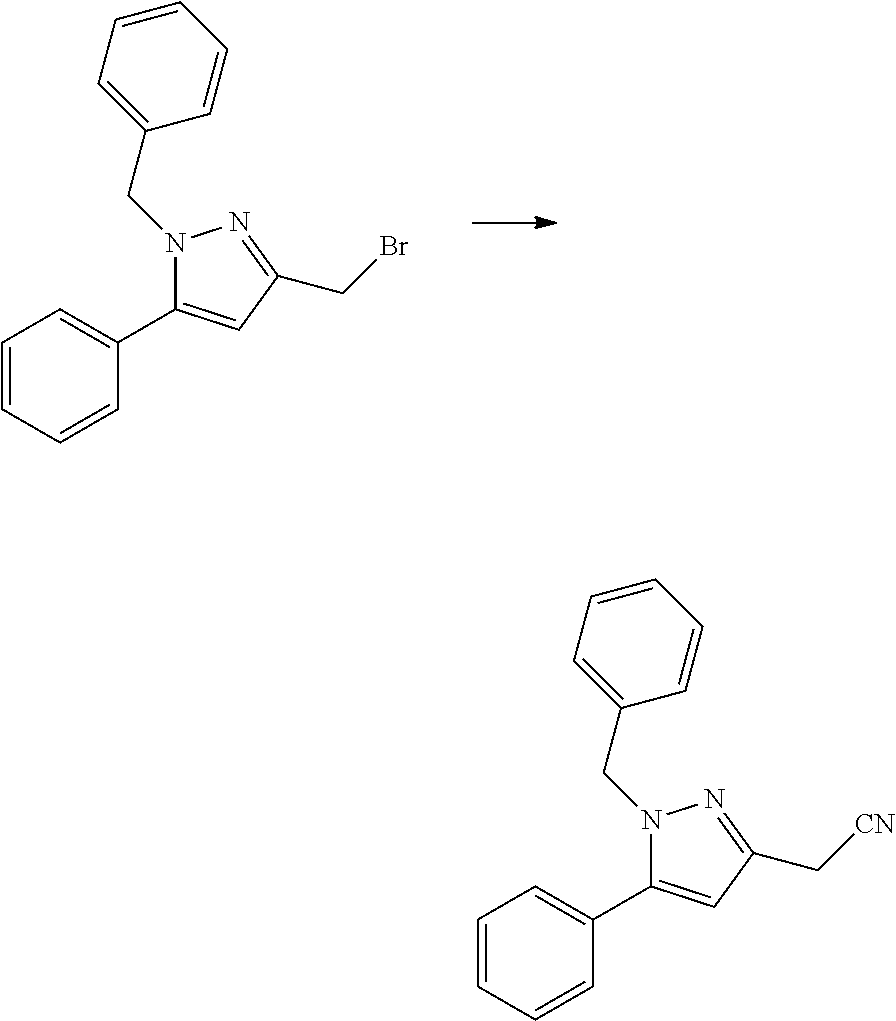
C1(C2=CC(CBr)=NN2CC2=CC=CC=C2)=CC=CC=C1.C1(C2=CC(C[CN])=NN2CC2=CC=CC=C2)=CC=CC=C1
